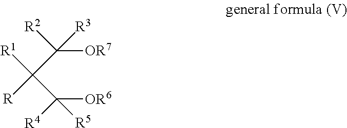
C(C([R])([R1])C([R4])([R5])[OR6])([R2])([OR7])[R3]
